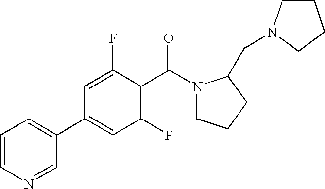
C1=CC=C(C2=CC(F)=C(C(=O)N3CCCC3CN3CCCC3)C(F)=C2)C=N1
